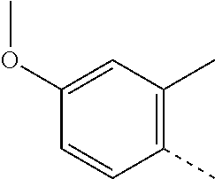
C1(OC)=CC(C)=C(C)C=C1
